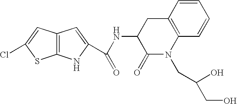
C12=C(C=C(Cl)S1)C=C(C(NC1C(=O)N(CC(O)CO)C3=C(C1)C=CC=C3)=O)N2
